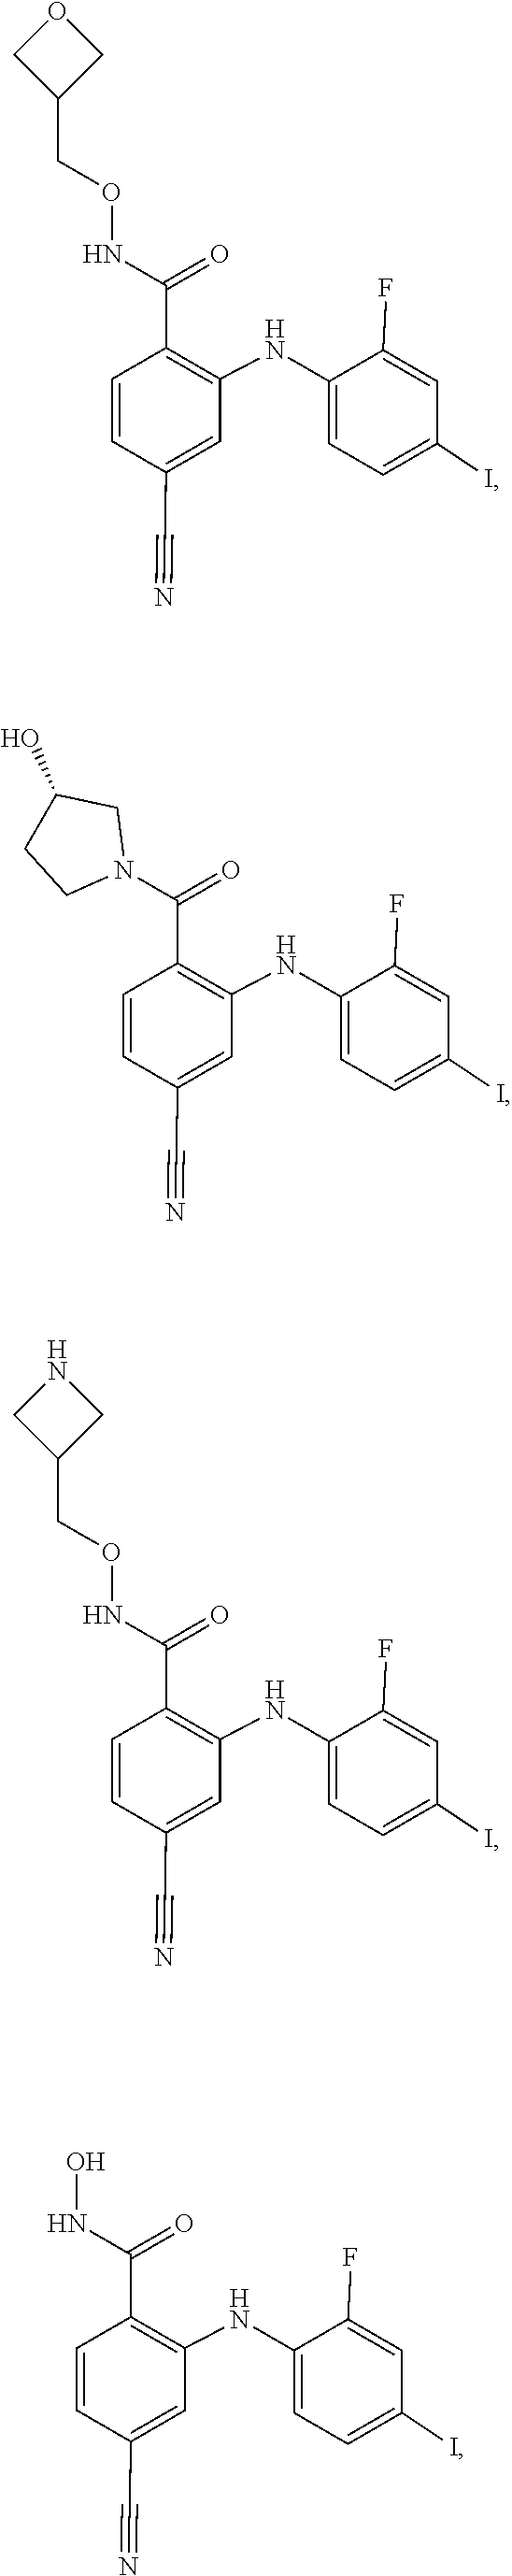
C1(C(NOCC2COC2)=O)=C(NC2=CC=C(I)C=C2F)C=C(C#N)C=C1.C1(C(N2CC(O)CC2)=O)=C(NC2=CC=C(I)C=C2F)C=C(C#N)C=C1.C1(C(NOCC2CNC2)=O)=C(NC2=CC=C(I)C=C2F)C=C(C#N)C=C1.C1(C(NO)=O)=C(NC2=CC=C(I)C=C2F)C=C(C#N)C=C1
